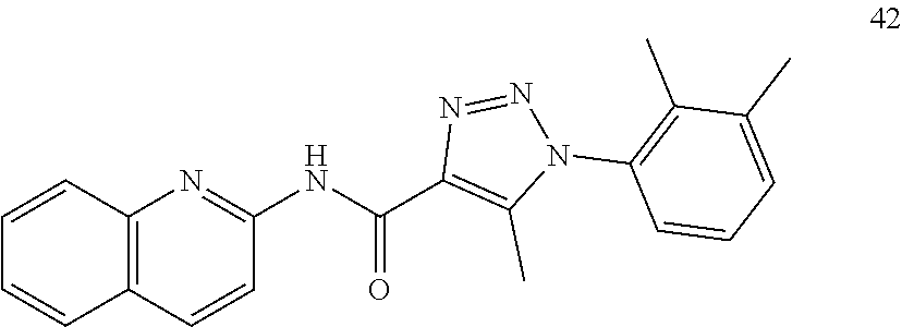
C1(NC(C2=C(C)N(C3=C(C)C(C)=CC=C3)N=N2)=O)=NC2=C(C=C1)C=CC=C2
